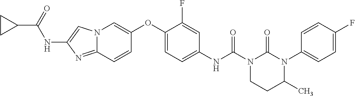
C1(NC(N2CCC(C)N(C3=CC=C(F)C=C3)C2=O)=O)=CC=C(OC2=CN3C(=NC(NC(C4CC4)=O)=C3)C=C2)C(F)=C1
